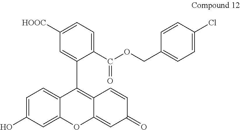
C1=C(O)C=C2C(=C1)C(C1=CC([HOOC])=CC=C1C(OCC1=CC=C(Cl)C=C1)=O)=C1C(=CC(=O)C=C1)O2
